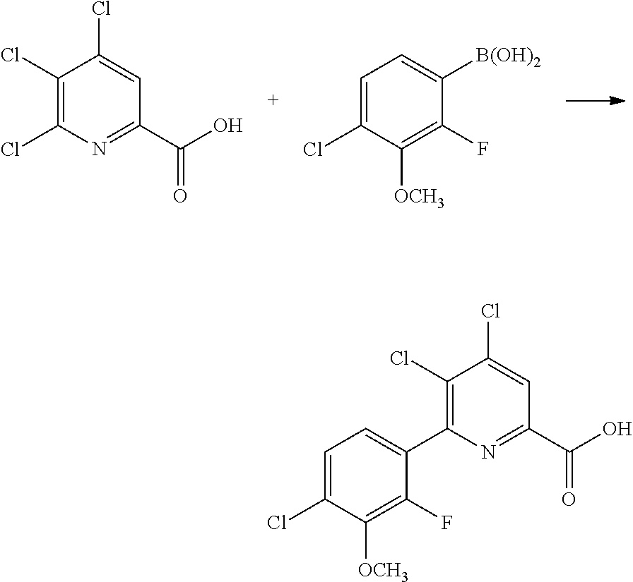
C1(Cl)=C(Cl)N=C(C(O)=O)C=C1Cl.C1=C(Cl)C([OCH3])=C(F)C([B(OH)2])=C1.C1(Cl)=C(C2=CC=C(Cl)C([OCH3])=C2F)N=C(C(O)=O)C=C1Cl
